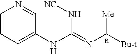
C1=CC=C(NC(=NC([Bu-t])[Me])N[NC])C=N1
